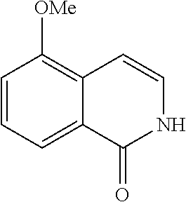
C1=CC=C2C(=C1[OMe])C=CNC2=O
